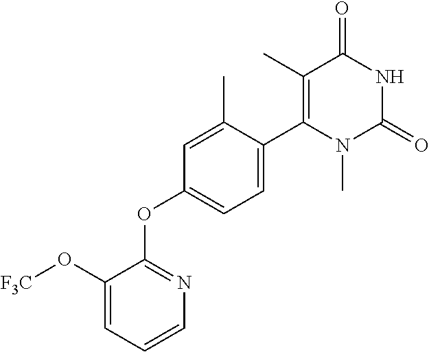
C1=C(C)C(C2=C(C)C(=O)NC(=O)N2C)=CC=C1OC1=NC=CC=C1O[F3C]
